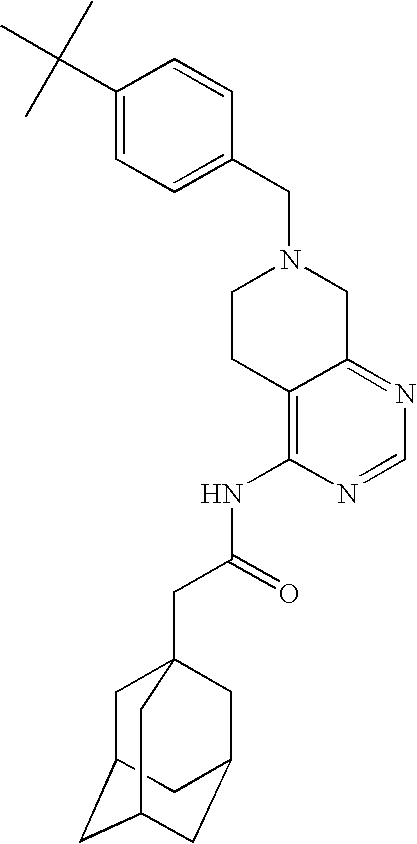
C1(CN2CCC3=C(NC(CC45CC6CC(CC(C4)C6)C5)=O)N=CN=C3C2)=CC=C(C(C)(C)C)C=C1
